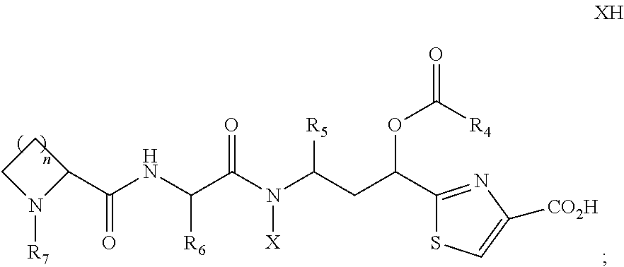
C([R6])(NC(C1CCN1[R7])=O)C(N(C(CC(C1=NC([CO2H])=CS1)OC(=O)[R4])[R5])[X])=O
